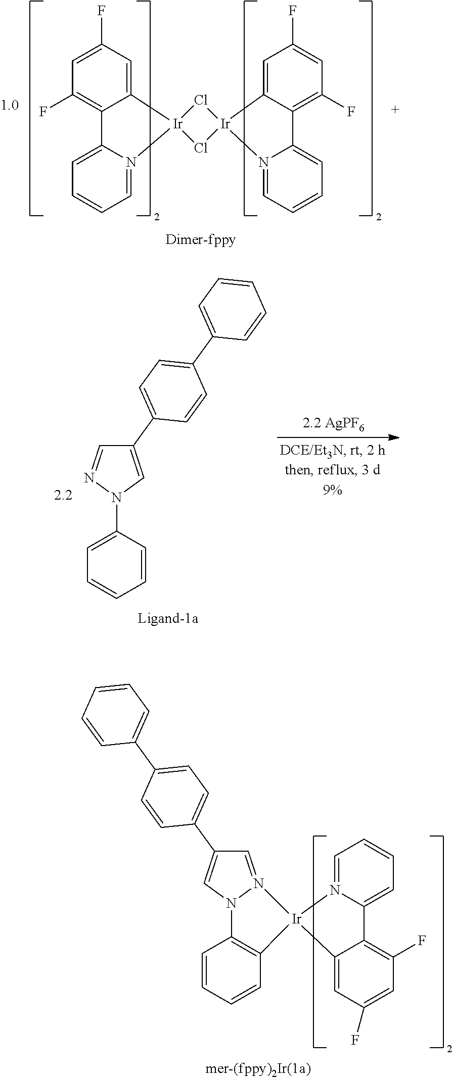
C1=C(F)C=C2C(=C1F)C1=CC=CC=N1[Ir]21Cl[Ir]2(Cl1)C1=CC(F)=CC(F)=C1C1=CC=CC=N12.C1=C(N2C=C(C3=CC=C(C4=CC=CC=C4)C=C3)C=N2)C=CC=C1.C12=C(C=CC=C1)N1C=C(C3=CC=C(C4=CC=CC=C4)C=C3)C=N1[Ir]21N2=CC=CC=C2C2=C(F)C=C(F)C=C21
